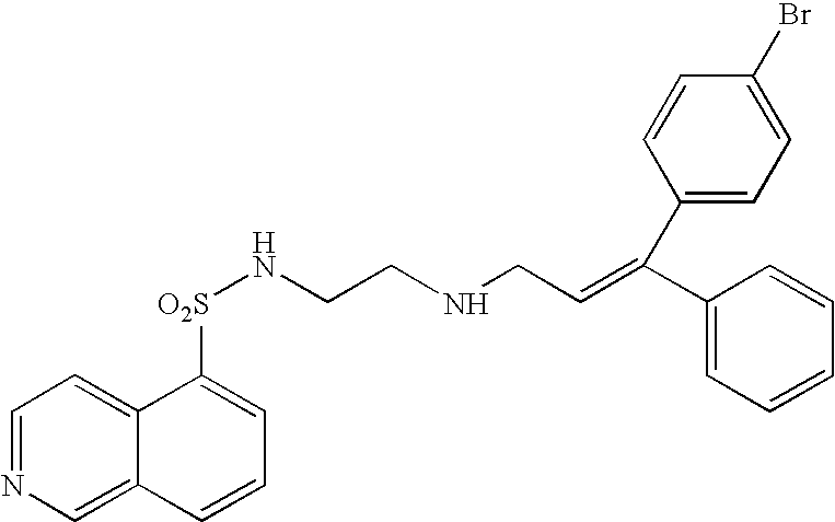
C1=NC=C2C(=C1)C([O2S]NCCNCC=C(C1=CC=CC=C1)C1=CC=C(Br)C=C1)=CC=C2
